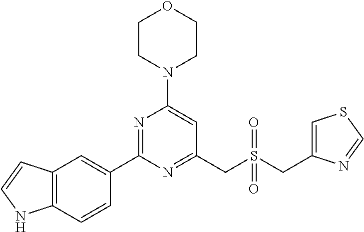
C1CN(C2=CC(CS(CC3=CSC=N3)(=O)=O)=NC(C3=CC4=C(C=C3)NC=C4)=N2)CCO1
